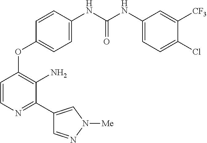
C1=C(NC(NC2=CC=C(Cl)C([CF3])=C2)=O)C=CC(OC2=C(N)C(C3=CN([Me])N=C3)=NC=C2)=C1
